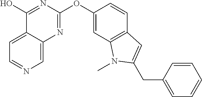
C1=C2C(=CN=C1)N=C(OC1=CC3=C(C=C1)C=C(CC1=CC=CC=C1)N3C)N=C2O
